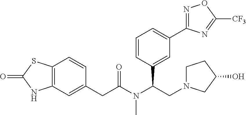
C12=C(C=C(CC(N(C(CN3CCC(O)C3)C3=CC(C4=NOC([CF3])=N4)=CC=C3)C)=O)C=C1)NC(=O)S2
